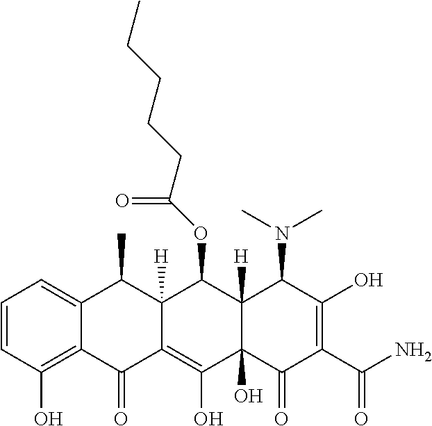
C1=CC(O)=C2C(=C1)C(C)C1([H])C(=C(O)C3(O)C([H])(C1OC(=O)CCCCC)C(N(C)C)C(O)=C(C(N)=O)C3=O)C2=O
